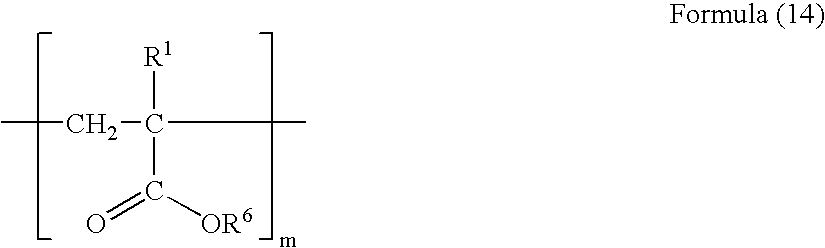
CCC(C)([R1])C(=O)[OR6]
